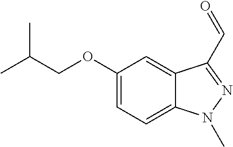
C1(OCC(C)C)=CC=C2C(=C1)C(C=O)=NN2C
